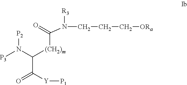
[P3]N(C(C(=O)[Y][P1])[(CH2)m]C(=O)N(CCC[ORa])[R3])[P2]
